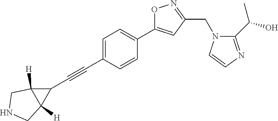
C1=C(C#CC2C3([H])C2([H])CNC3)C=CC(C2=CC(CN3C(C(O)C)=NC=C3)=NO2)=C1
